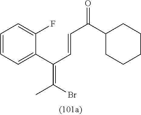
C1=CC=C(C(=C(C)Br)C=CC(=O)C2CCCCC2)C(F)=C1
